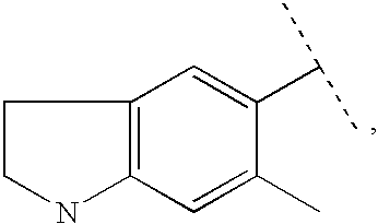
C1=C(C)C(C(C)C)=CC2=C1NCC2
